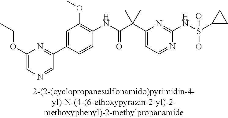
C1(NC(=O)C(C2=CC=NC(NS(=O)(=O)C3CC3)=N2)(C)C)=C(OC)C=C(C2=NC(OCC)=CN=C2)C=C1
